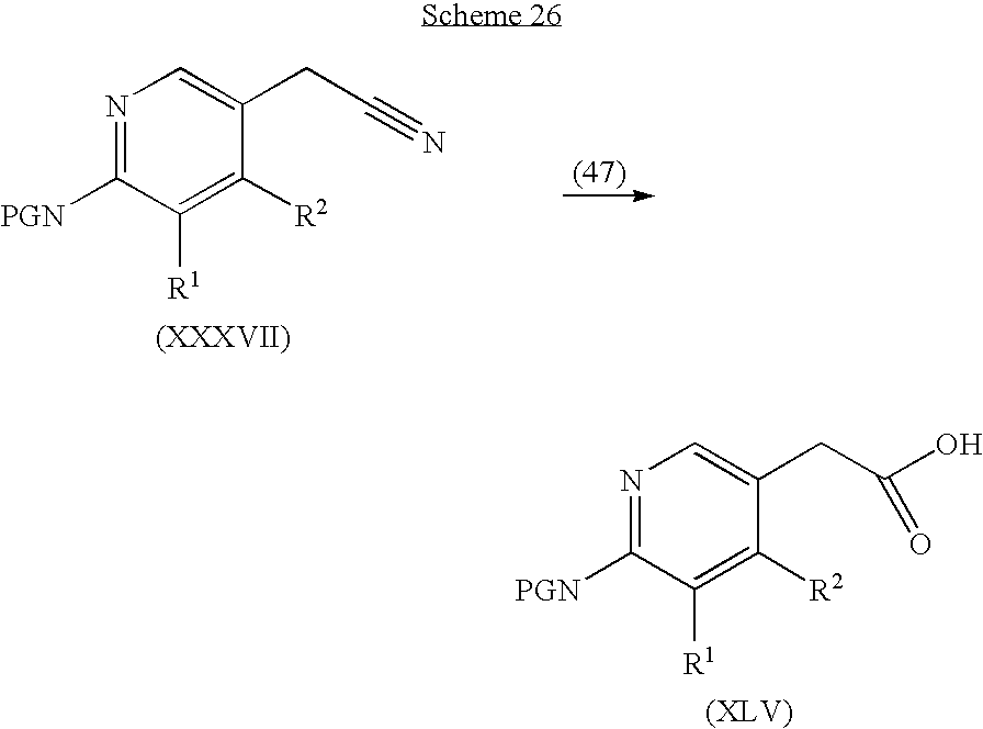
N1=C([PGN])C([R1])=C([R2])C(CC(O)=O)=C1.N1=C([PGN])C([R1])=C([R2])C(CC#N)=C1
